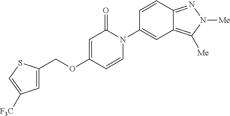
C(OC1=CC(=O)N(C2=CC3=C([Me])N([Me])N=C3C=C2)C=C1)C1=CC([F3C])=CS1
